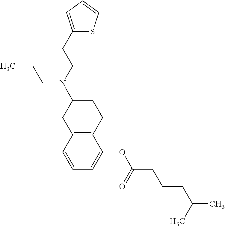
C12=C(C=CC=C1OC(CCCC(C)C)=O)CC(N(CCC1=CC=CS1)CCC)CC2
